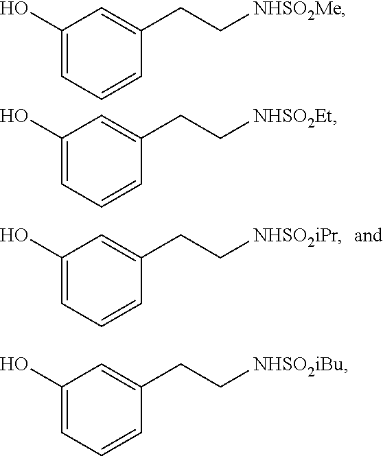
C1(O)=CC=CC(CC[NHSO2iPr])=C1.C1(O)=CC=CC(CC[NHSO2Me])=C1.C1(O)=CC=CC(CC[NHSO2Et])=C1.C1(O)=CC=CC(CC[NHSO2iBu])=C1
